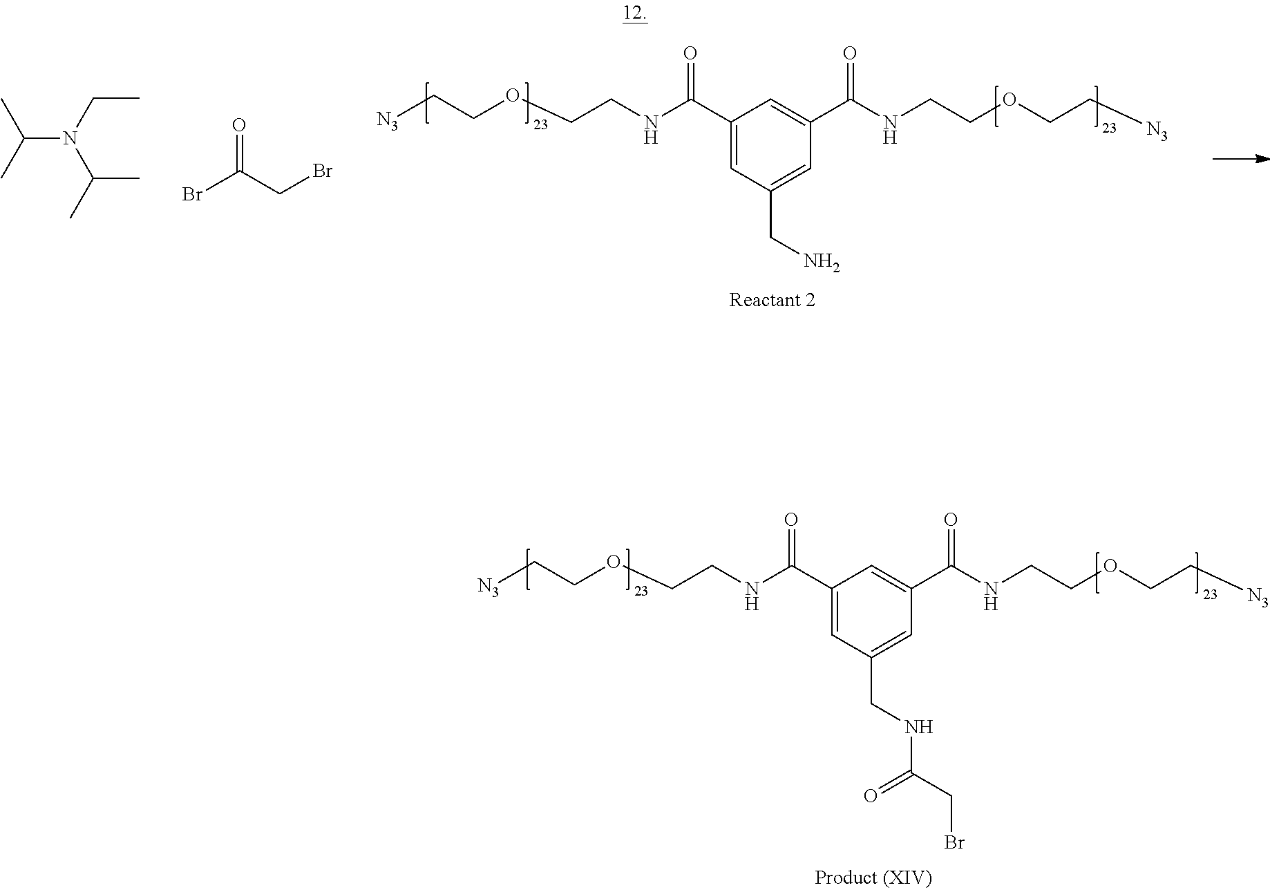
[N3]CCOCCNC(C1=CC(CN)=CC(C(NCCOCC[N3])=O)=C1)=O.C(N(CC)C(C)C)(C)C.BrC(CBr)=O.[N3]CCOCCNC(C1=CC(CNC(=O)CBr)=CC(C(NCCOCC[N3])=O)=C1)=O
